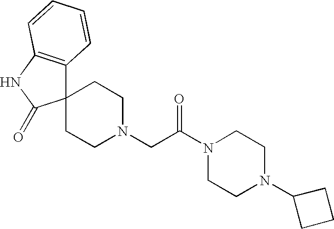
C12(C3=C(NC1=O)C=CC=C3)CCN(CC(N1CCN(C3CCC3)CC1)=O)CC2
